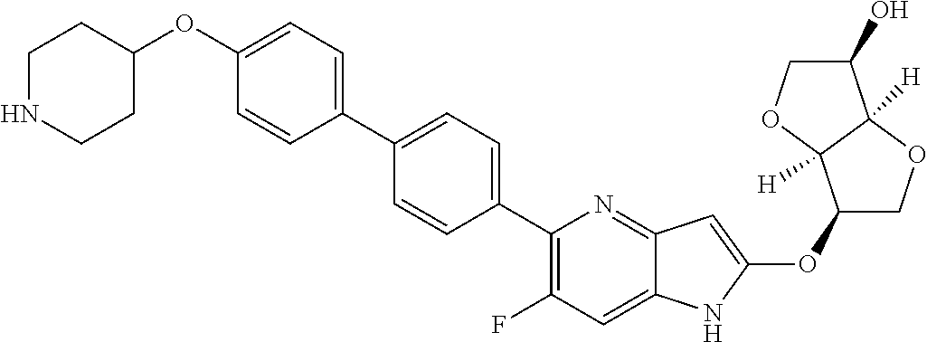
C1(OC2=CC3=NC(C4=CC=C(C5=CC=C(OC6CCNCC6)C=C5)C=C4)=C(F)C=C3N2)COC2([H])C1([H])OCC2O
